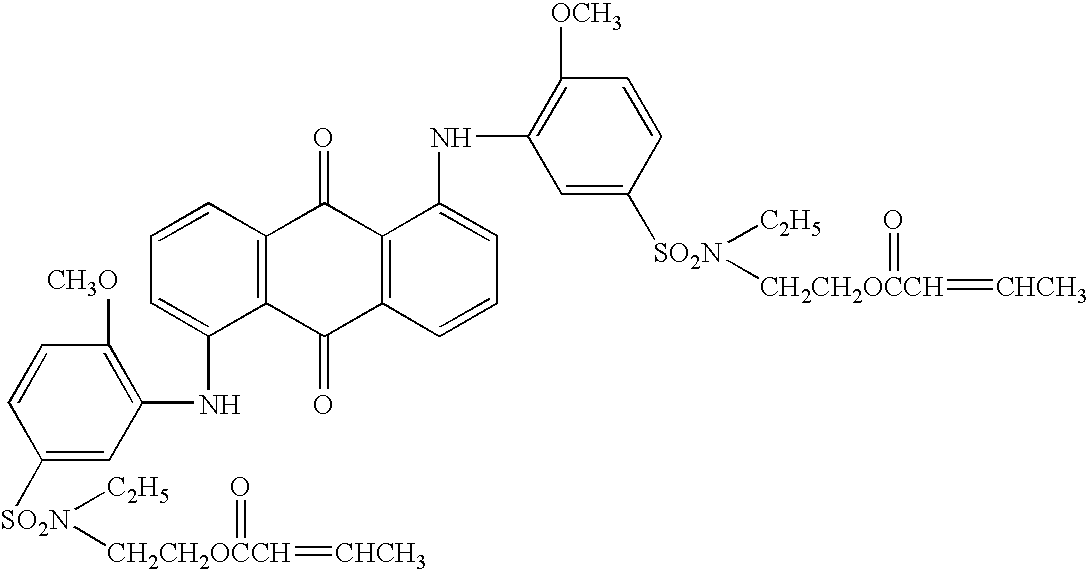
C1=CC([CH3O])=C(NC2=CC=CC3=C2C(=O)C2=C(C3=O)C(NC3=C([OCH3])C=CC([SO2N]([C2H5])[CH2CH2OCCH](=[CHCH3])=O)=C3)=CC=C2)C=C1[SO2N]([C2H5])[CH2CH2OCCH](=[CHCH3])=O
